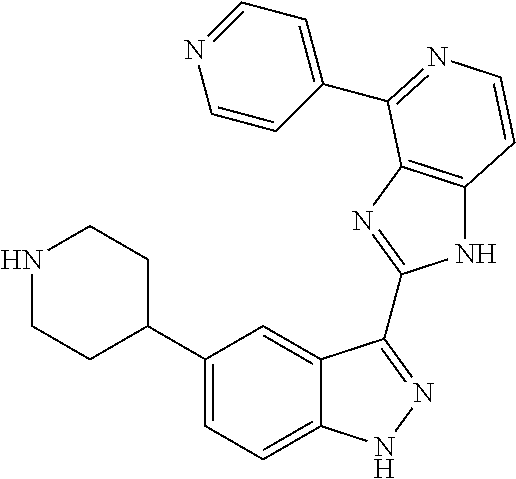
C1(C2CCNCC2)=CC=C2C(=C1)C(C1=NC3=C(N1)C=CN=C3C1=CC=NC=C1)=NN2
